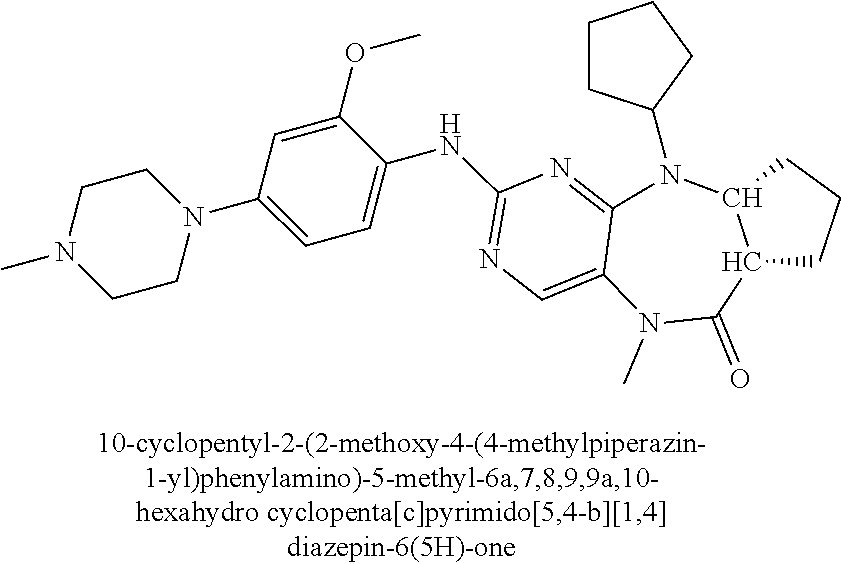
C1CC(N2C3=NC(NC4=CC=C(N5CCN(C)CC5)C=C4OC)=NC=C3N(C)C(=O)C3C2CCC3)CC1
